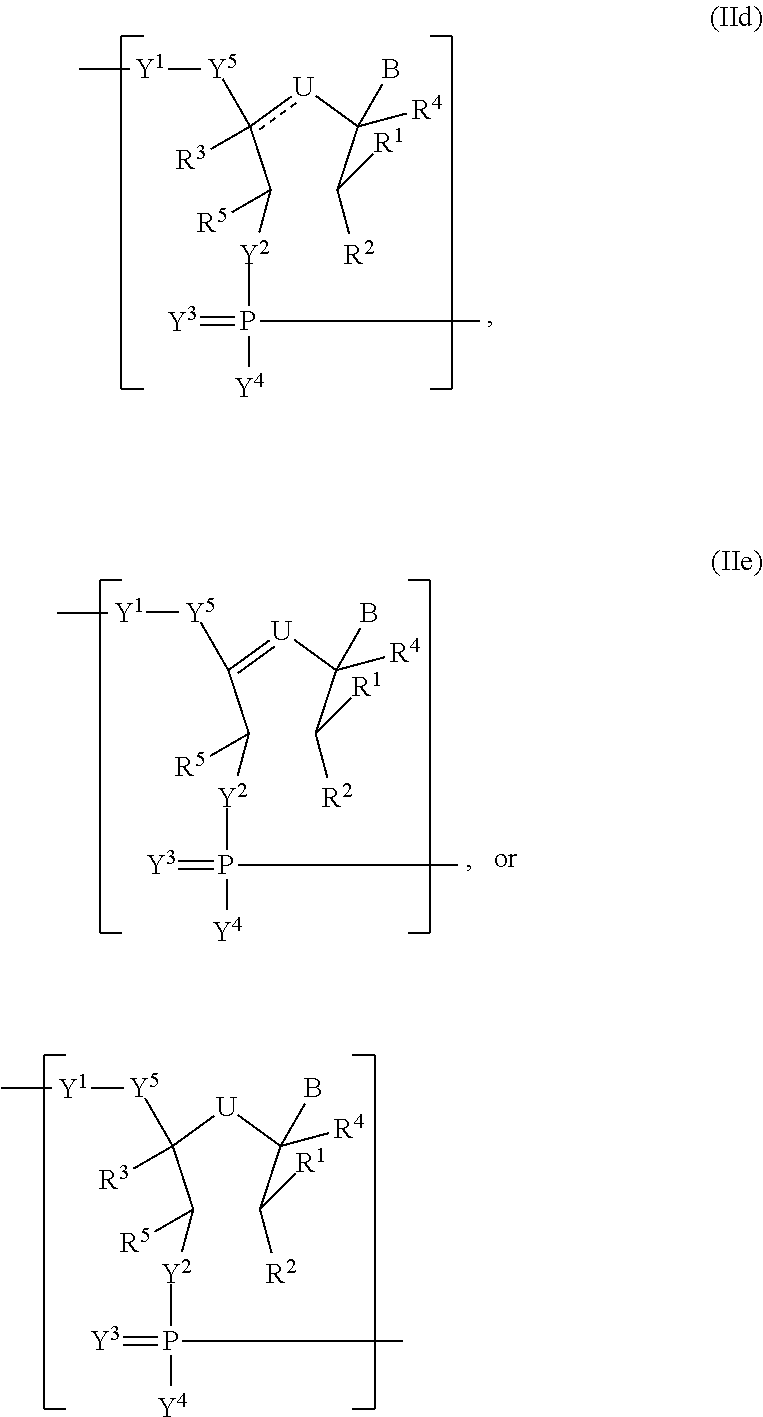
C(c([U]C(C([R1])[R2])(B)[R4])([Y5][Y1]C)[R3])([Y2]P(=[Y3])([Y4])C)[R5].C(C([U]C(C([R1])[R2])(B)[R4])([Y5][Y1]C)[R3])([Y2]P(=[Y3])([Y4])C)[R5].C(C(=[U]C(C([R1])[R2])(B)[R4])[Y5][Y1]C)([Y2]P(=[Y3])([Y4])C)[R5]
